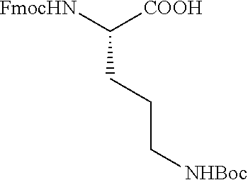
[FmocHN]C([COOH])CCC[NHBoc]
